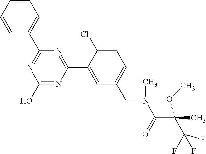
N1=C(C2=CC=CC=C2)N=C(C2=CC(CN(C(C(C(F)(F)F)(C)OC)=O)C)=CC=C2Cl)N=C1O
